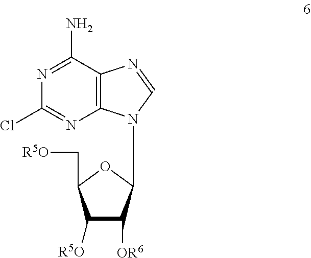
C12=C(C(N)=NC(Cl)=N1)N=CN2C1C([OR6])C([R5O])C(C[R5O])O1
